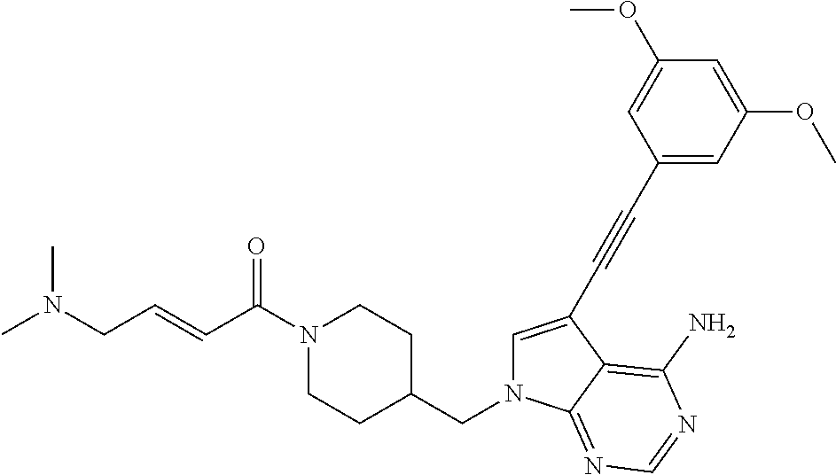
C1=C(C#CC2=CC(OC)=CC(OC)=C2)C2=C(N)N=CN=C2N1CC1CCN(C(C=CCN(C)C)=O)CC1
